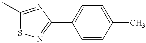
C1(C)=NC(C2=CC=C(C)C=C2)=NS1
